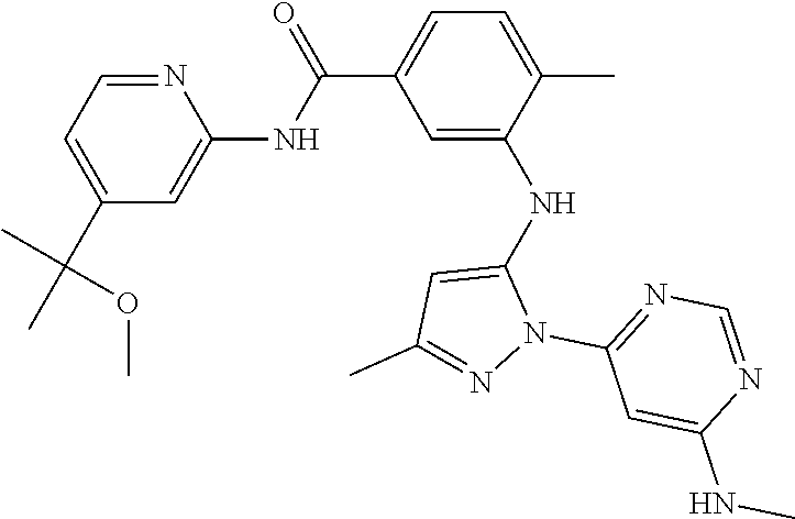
C1=C(C(C)(OC)C)C=C(NC(C2=CC=C(C)C(NC3=CC(C)=NN3C3=NC=NC(NC)=C3)=C2)=O)N=C1
